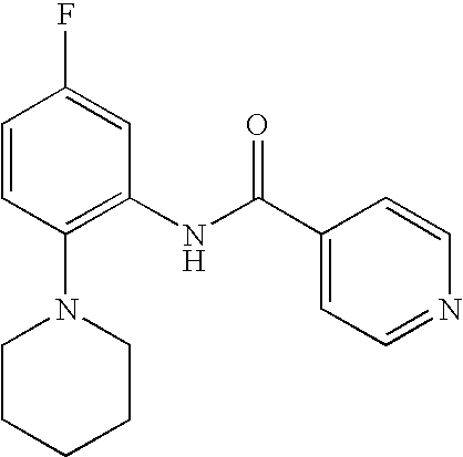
C1=CC(N2CCCCC2)=C(NC(C2=CC=NC=C2)=O)C=C1F
